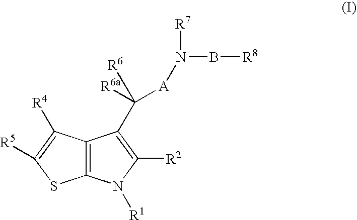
C12=C(C([R4])=C([R5])S1)C(C([R6])([A]N(B[R8])[R7])[R6a])=C([R2])N2[R1]
